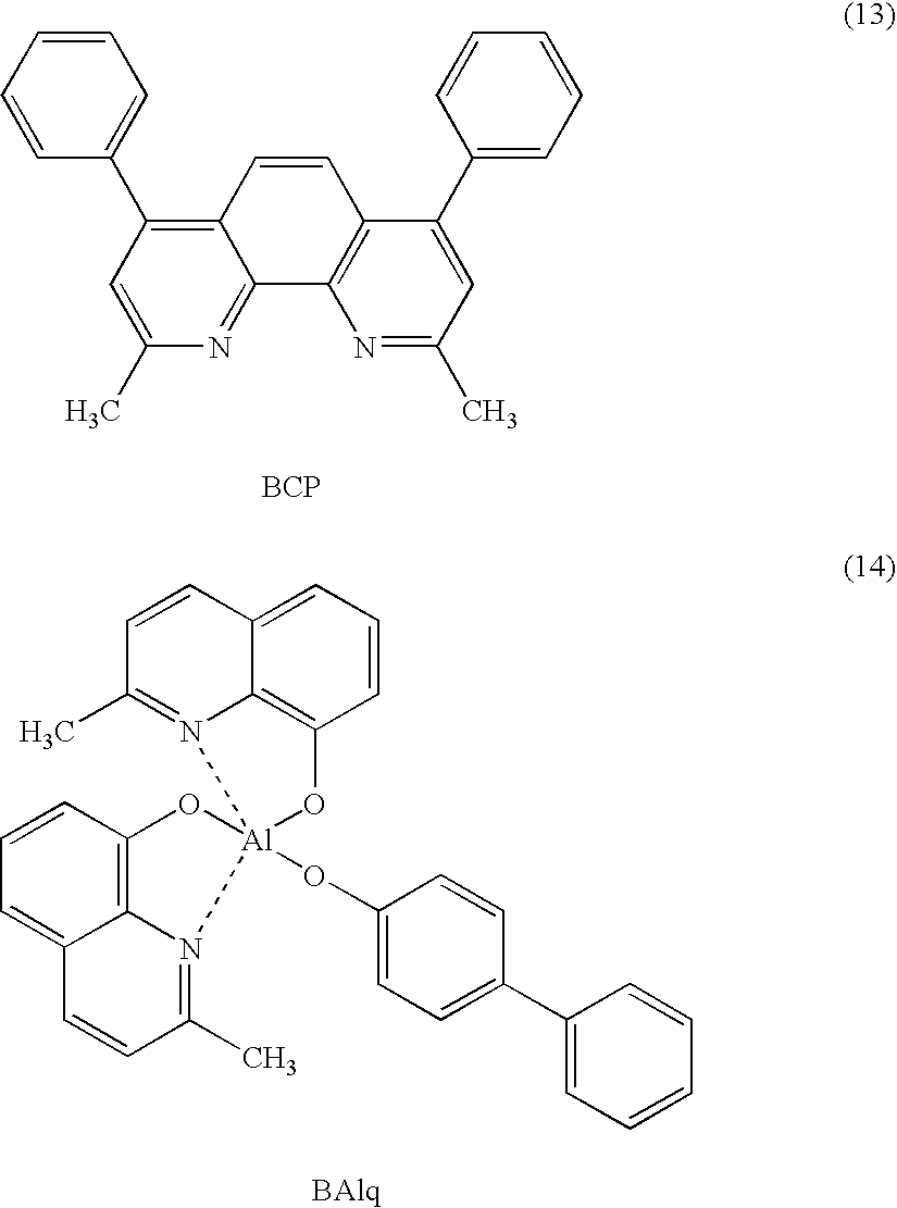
C1=CC=CC(C2=C3C(=NC(C)=C2)C2=C(C=C3)C(C3=CC=CC=C3)=CC(C)=N2)=C1.[BCP].C1=CC=C2C3=C1O[Al]1(OC4=CC=C(C5=CC=CC=C5)C=C4)(N3=C(C)C=C2)OC2=C3C(=CC=C2)C=CC(C)=N13
